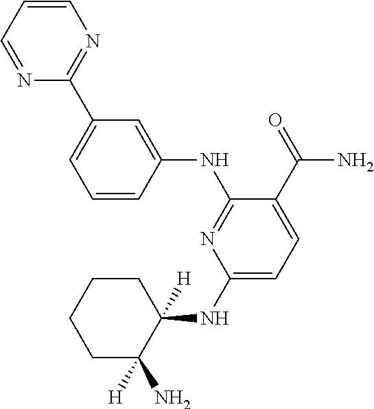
C1(C2=CC=CC(NC3=NC(NC4([H])CCCCC4(N)[H])=CC=C3C(=O)N)=C2)=NC=CC=N1
